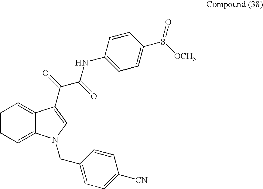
C1=CC=C2C(=C1)C(C(=O)C(=O)NC1=CC=C(S([OCH3])=O)C=C1)=CN2CC1=CC=C([CN])C=C1
